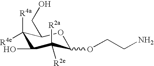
C1([R4a])([R4e])C(O)C([R2a])([R2e])C(OCCN)OC1CO
